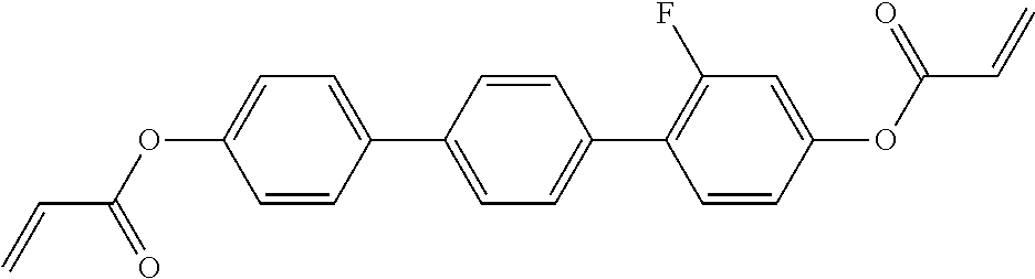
C(C(OC1=CC=C(C2=CC=C(C3=C(F)C=C(OC(C=C)=O)C=C3)C=C2)C=C1)=O)=C
